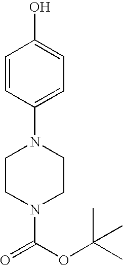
C1=CC(N2CCN(C(OC(C)(C)C)=O)CC2)=CC=C1O
